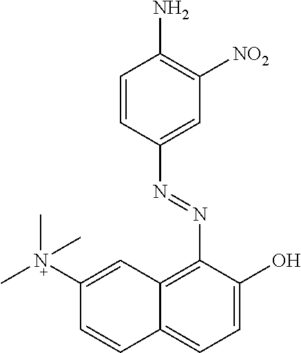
C1=CC(N=NC2=C3C(=CC=C2O)C=CC([N+](C)(C)C)=C3)=CC([NO2])=C1N
